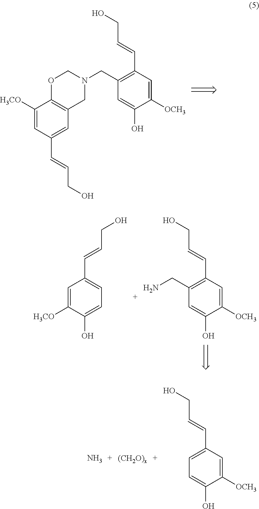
C1([H3CO])=CC(C=CCO)=CC2=C1OCN(CC1=C(C=CCO)C=C([OCH3])C(O)=C1)C2.C1=C([H3CO])C(O)=CC=C1C=CCO.C1=C([OCH3])C(O)=CC(CN)=C1C=CCO.C1=C([OCH3])C(O)=CC=C1C=CCO.N.[(CH2O)x]
